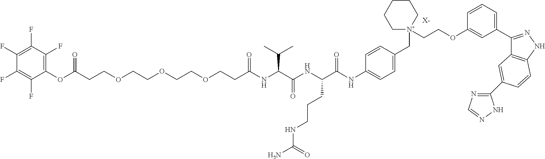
[X-].C(CCOCCOCCOCCC(NC(C(NC(C(NC1=CC=C(C[N+]2(CCOC3=CC(C4=NNC5=C4C=C(C4=NC=NN4)C=C5)=CC=C3)CCCCC2)C=C1)=O)CCCNC(N)=O)=O)C(C)C)=O)(OC1=C(F)C(F)=C(F)C(F)=C1F)=O
